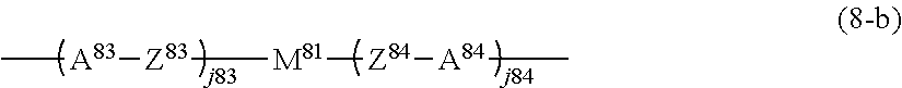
[A83](C)[Z83][M81][Z84][A84]C
